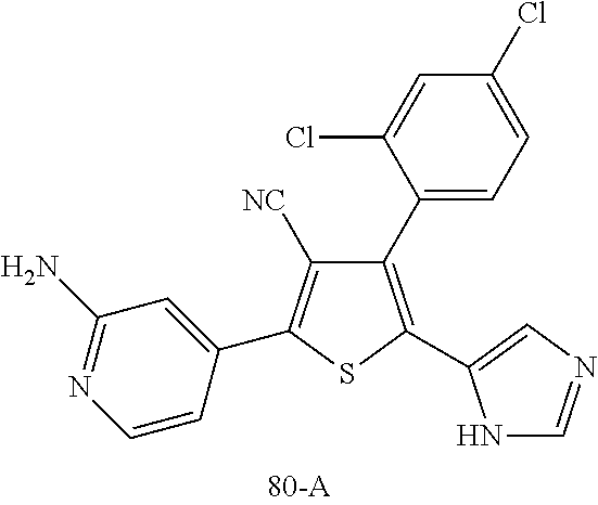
C1(C2=CC=C(Cl)C=C2Cl)=C(C2=CN=CN2)SC(C2=CC(N)=NC=C2)=C1[NC]
